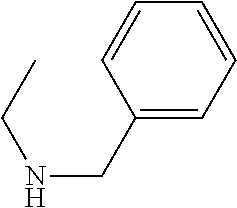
CCNCC1=CC=CC=C1
